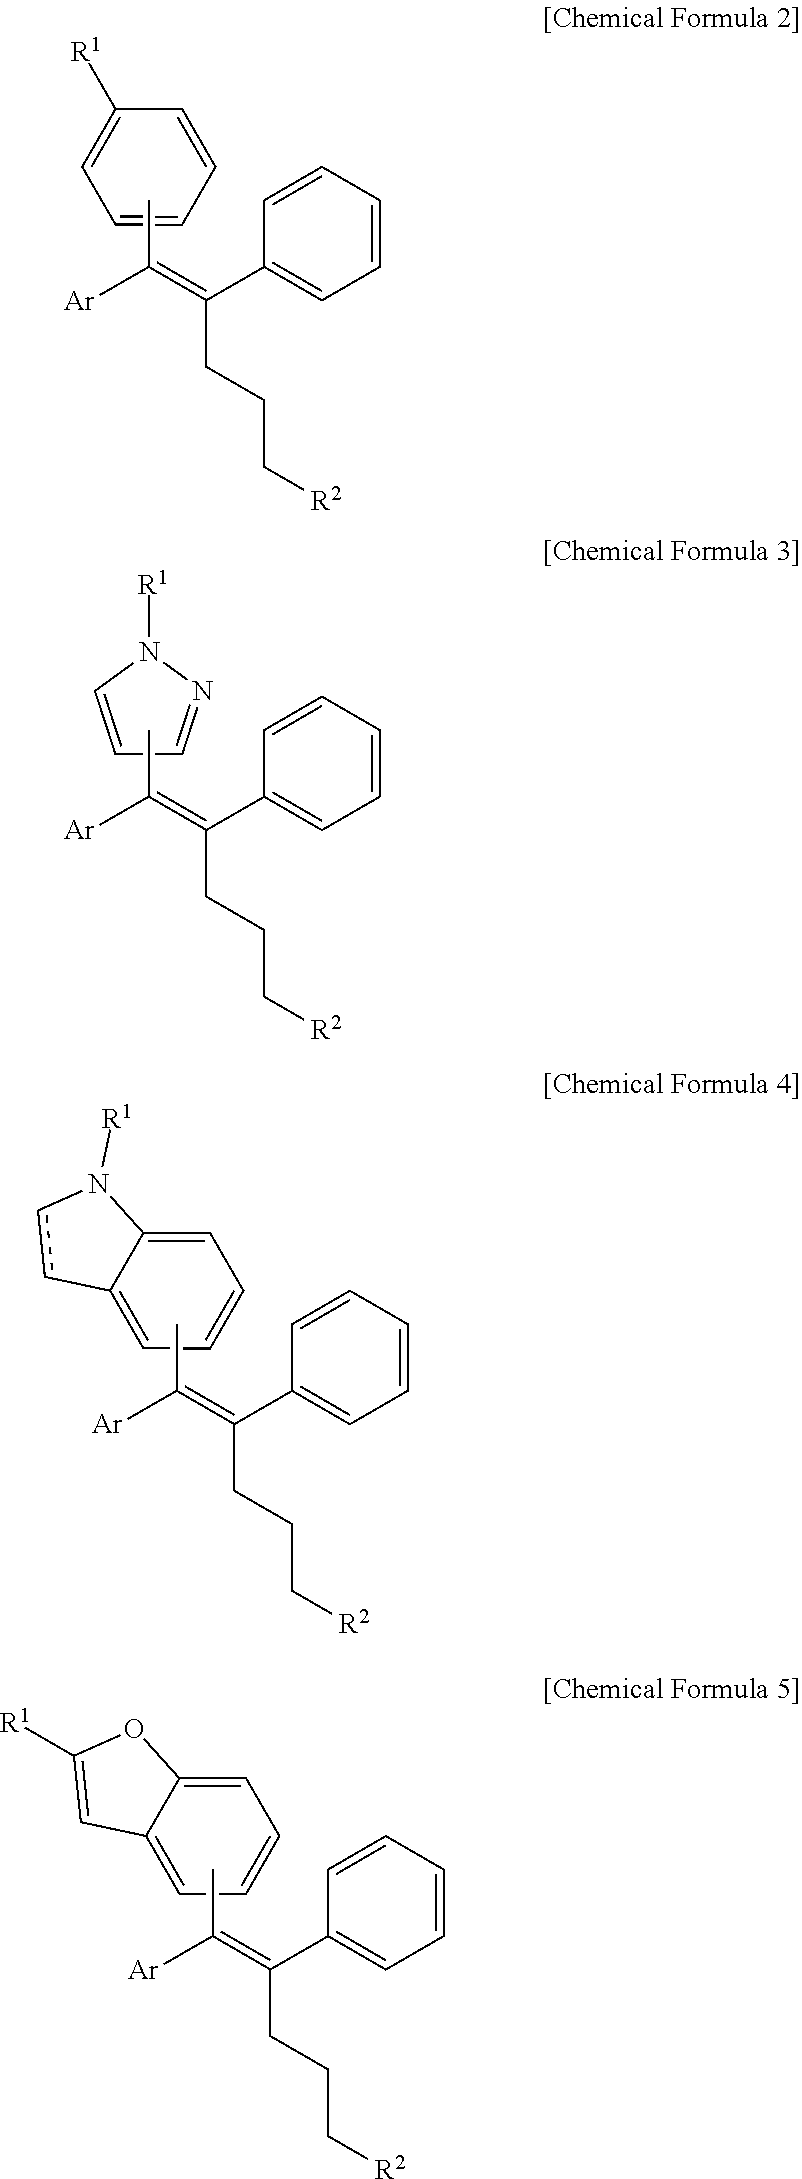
C1=CC([R1])=CC=C1.CC(=C(C1=CC=CC=C1)CCC[R2])[Ar].N1=CC=CN1[R1].CC(=C(C1=CC=CC=C1)CCC[R2])[Ar].C1=CC=C2C(=C1)N([R1])cc2.CC(=C(C1=CC=CC=C1)CCC[R2])[Ar].C1=CC=C2C(=C1)OC([R1])=C2.CC(=C(C1=CC=CC=C1)CCC[R2])[Ar]
